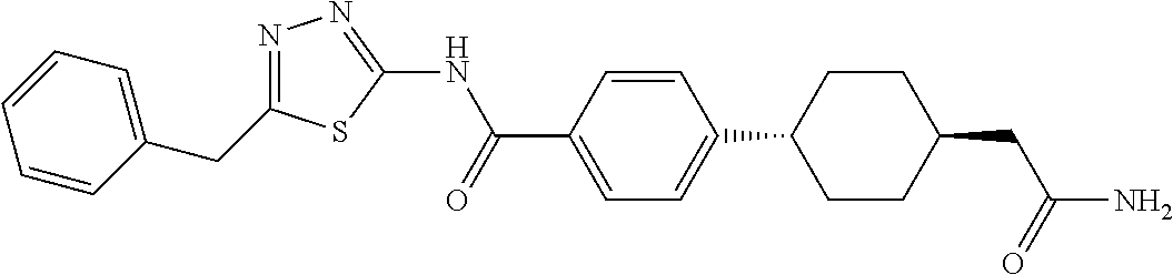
C1=CC(CC2=NN=C(NC(=O)C3=CC=C(C4CCC(CC(=O)N)CC4)C=C3)S2)=CC=C1
